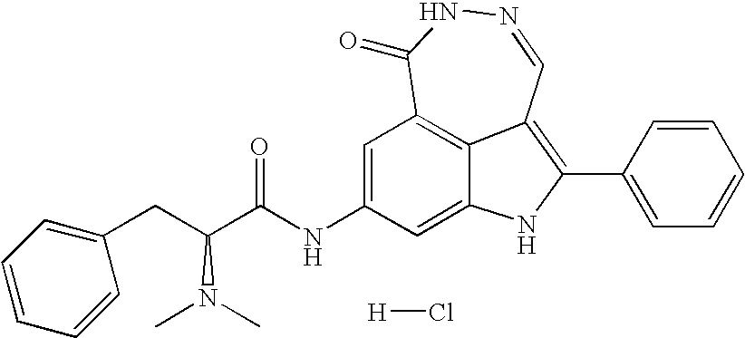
[H]Cl.N1=CC2=C(C3=CC=CC=C3)NC3=CC(NC(C(N(C)C)CC4=CC=CC=C4)=O)=CC(=C23)C(=O)N1
